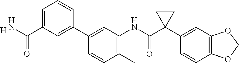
C1=CC(C2=CC(C(=O)N)=CC=C2)=CC(NC(C2(C3=CC4=C(C=C3)OCO4)CC2)=O)=C1C.[H]
